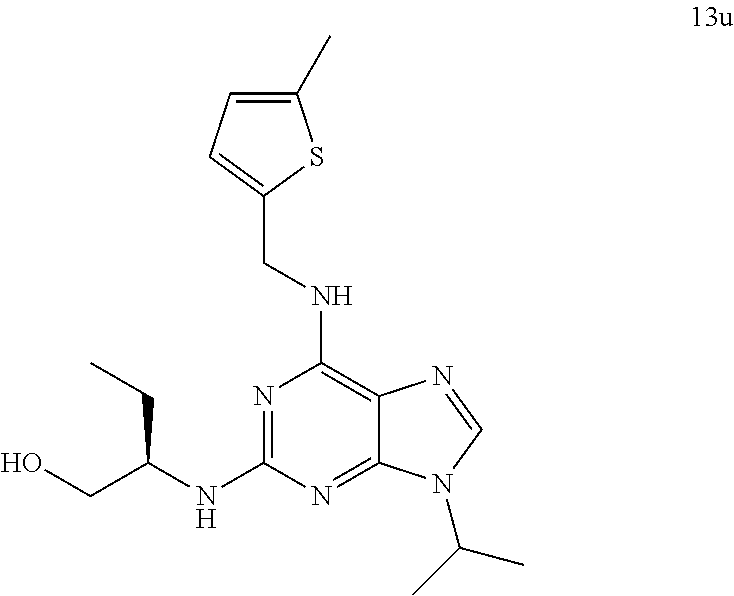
N1=C(NC(CC)CO)N=C2C(=C1NCC1=CC=C(C)S1)N=CN2C(C)C
